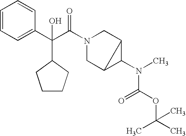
C1=CC=C(C(C(N2CC3C(N(C(OC(C)(C)C)=O)C)C3C2)=O)(C2CCCC2)O)C=C1
